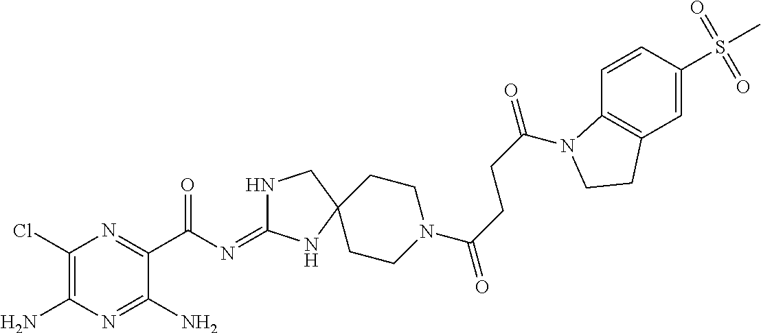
C1(Cl)=C(N)N=C(N)C(C(=O)N=C2NCC3(N2)CCN(C(=O)CCC(=O)N2C4=C(C=C(S(C)(=O)=O)C=C4)CC2)CC3)=N1
